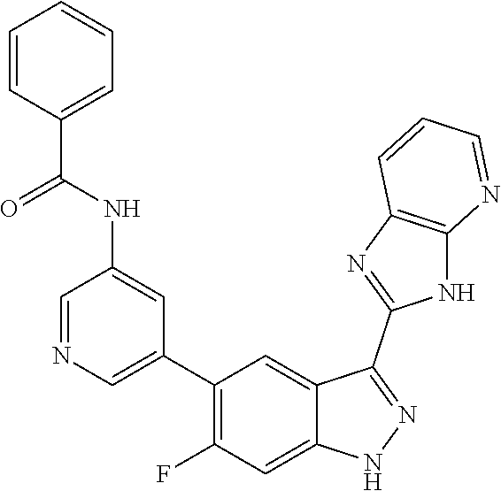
C1=NC=C(C2=C(F)C=C3C(=C2)C(C2=NC4=C(N2)N=CC=C4)=NN3)C=C1NC(C1=CC=CC=C1)=O
